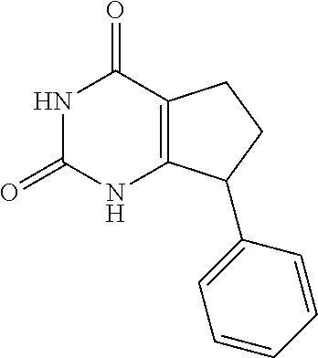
N1C(=O)NC2=C(C1=O)CCC2C1=CC=CC=C1
